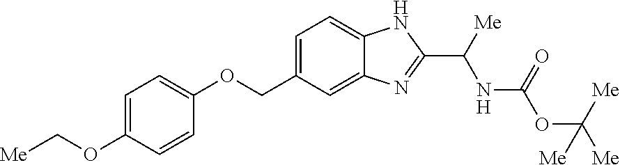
C1(COC2=CC=C(OC[Me])C=C2)=CC=C2C(=C1)N=C(C([Me])NC(=O)OC([Me])([Me])[Me])N2
